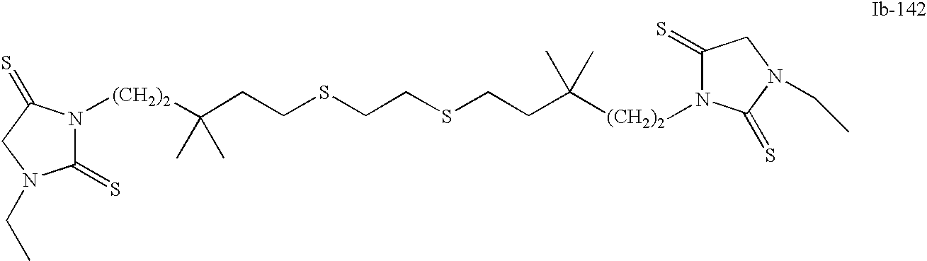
C1(=S)N(CC)CC(=S)N1[(CH2)2]C(CCSCCSCCC(C)(C)[(CH2)2]N1C(=S)CN(CC)C1=S)(C)C
